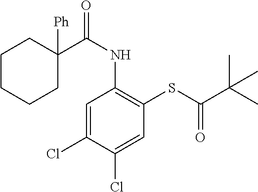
C1=C(Cl)C(Cl)=CC(SC(C(C)(C)C)=O)=C1NC(=O)C1([Ph])CCCCC1
